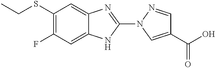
S(C1=C(F)C=C2C(=C1)N=C(N1C=C(C(=O)O)C=N1)N2)CC
